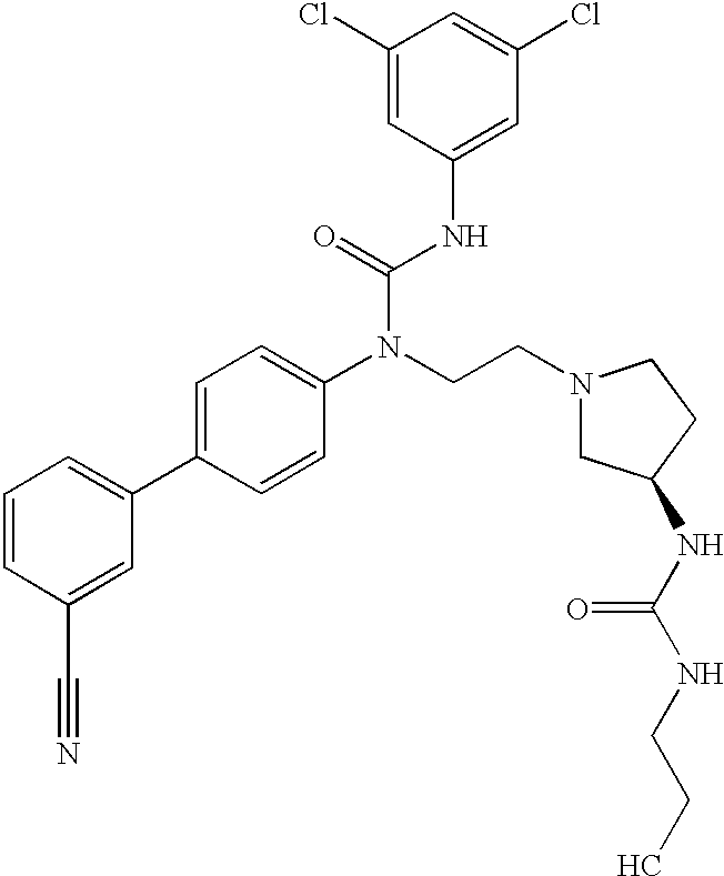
C1=CC(C#N)=CC(C2=CC=C(N(CCN3CC(NC(NCCC)=O)CC3)C(=O)NC3=CC(Cl)=CC(Cl)=C3)C=C2)=C1
